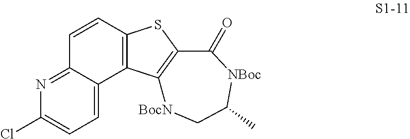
C1=C2C(=NC(Cl)=C1)C=CC1=C2C2=C(S1)C(=O)[NBoc]C(C)C[BocN]2
